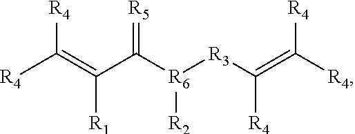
[R4]C(=C(C([R6]([R3]C(=C([R4])[R4])[R4])[R2])=[R5])[R1])[R4]
